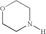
O1CCN([H])CC1
